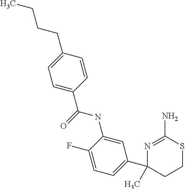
N1=C(N)SCCC1(C1=CC=C(F)C(NC(=O)C2=CC=C(CCCC)C=C2)=C1)C
